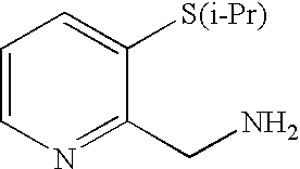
C1=CN=C(CN)C([S(i-Pr)])=C1
